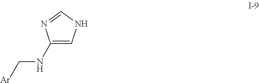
C1(NC[Ar])=CNC=N1
